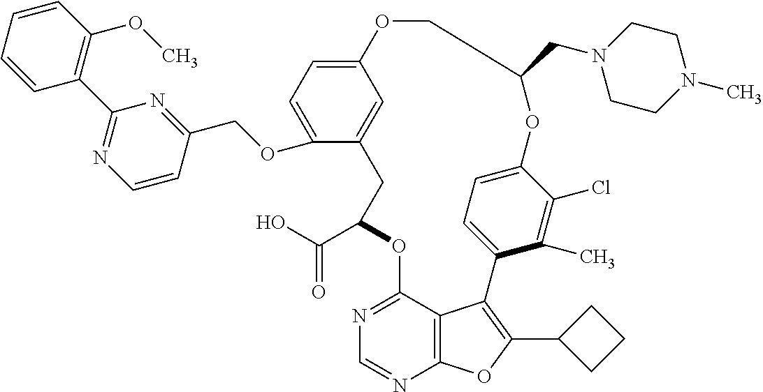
O1C2=CC=C(C(C)=C2Cl)C2=C(C3CCC3)OC3=C2C(=NC=N3)OC(C(O)=O)CC2=CC(=CC=C2OCC2=NC(C3=C(OC)C=CC=C3)=NC=C2)OCC1CN1CCN(C)CC1
